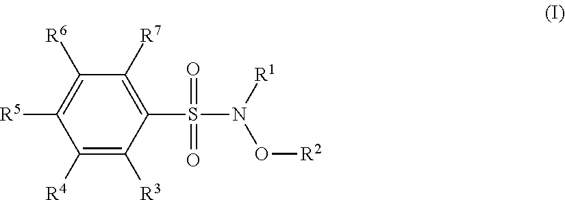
C1([R6])=C([R5])C([R4])=C([R3])C(S(=O)(=O)N([R1])O[R2])=C1[R7]
